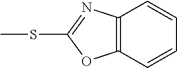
C12=C(N=C(SC)O1)C=CC=C2
